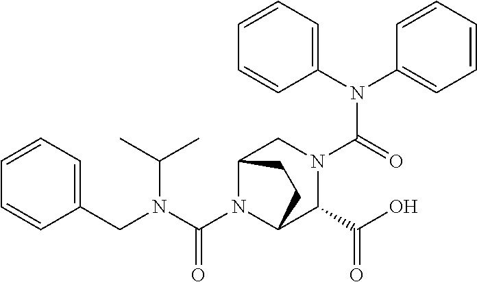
C(N1C2C(C(O)=O)N(C(N(C3=CC=CC=C3)C3=CC=CC=C3)=O)CC1CC2)(N(CC1=CC=CC=C1)C(C)C)=O
